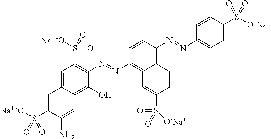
C1(N=NC2=C3C=CC(S(=O)(=O)[O-])=CC3=C(N=NC3=C(S(=O)(=O)[-O])C=C4C(=C3O)C=C(N)C(S([-O])(=O)=O)=C4)C=C2)=CC=C(S([O-])(=O)=O)C=C1.[Na].[Na].[Na].[Na]
